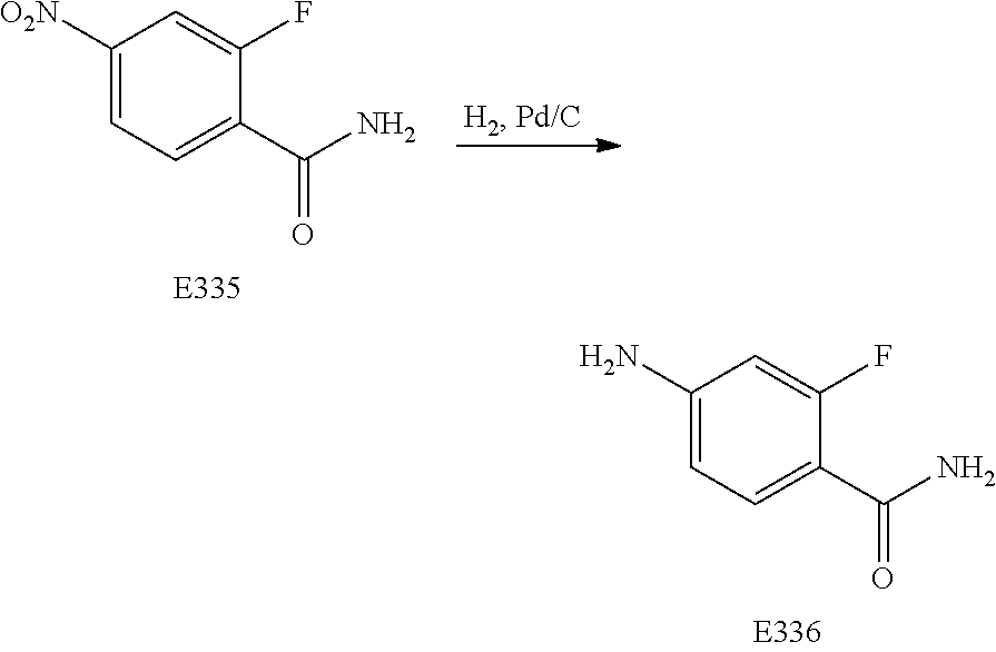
C1(N)=CC=C(C(N)=O)C(F)=C1.C1([O2N])=CC=C(C(N)=O)C(F)=C1
